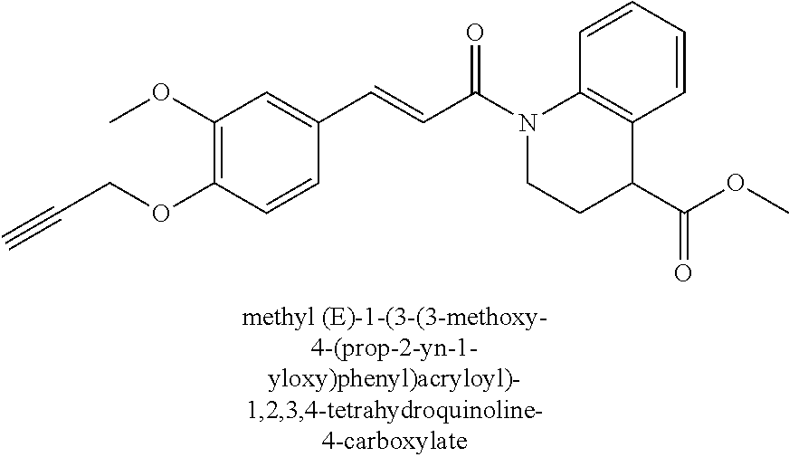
C1(OC)=C(OCC#C)C=CC(C=CC(=O)N2CCC(C(=O)OC)C3=C2C=CC=C3)=C1
